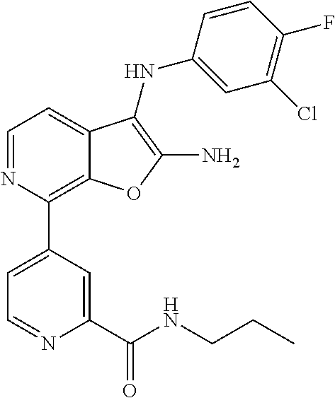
C1(Cl)=C(F)C=CC(NC2=C(N)OC3=C(C4=CC=NC(C(NCCC)=O)=C4)N=CC=C32)=C1
